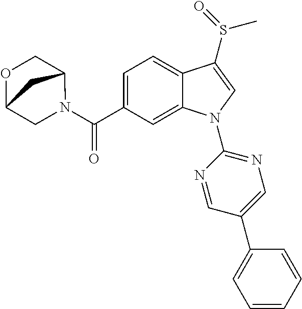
C(C1=CC=C2C(=C1)N(C1=NC=C(C3=CC=CC=C3)C=N1)C=C2S(C)=O)(=O)N1C2COC(C1)C2
